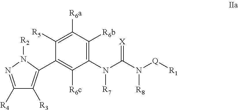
C1(N([R7])C(N([Q][R1])[R8])=[X])=C([R6b])C([R6a])=C([R5])C(C2=C([R3])C([R4])=NN2[R2])=C1[R6c]
